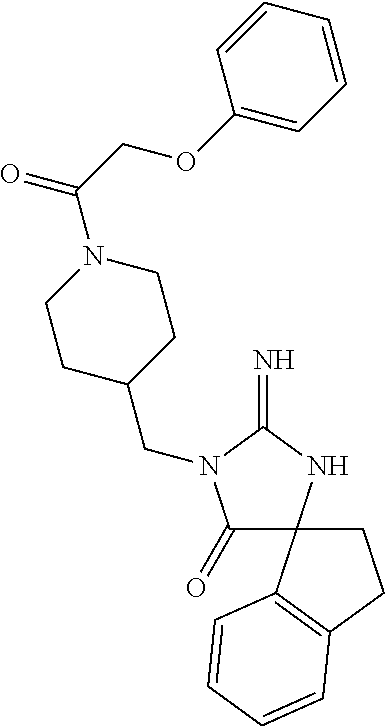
C1(=O)C2(NC(=N)N1CC1CCN(C(=O)COC3=CC=CC=C3)CC1)CCC1=C2C=CC=C1
